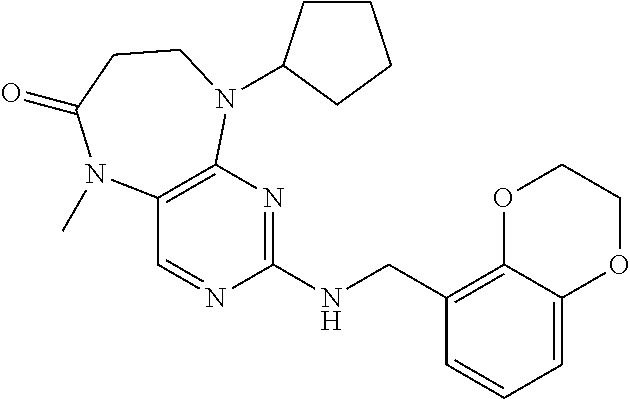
C(NC1=NC2=C(C=N1)N(C)C(=O)CCN2C1CCCC1)C1=C2C(=CC=C1)OCCO2
